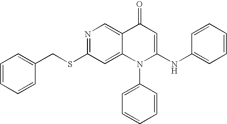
C1=C(CSC2=NC=C3C(=C2)N(C2=CC=CC=C2)C(NC2=CC=CC=C2)=CC3=O)C=CC=C1
